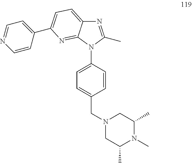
N1=C(C)N(C2=CC=C(CN3CC(C)N(C)C(C)C3)C=C2)C2=NC(C3=CC=NC=C3)=CC=C12
